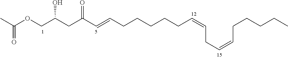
CC(=O)OCC(CC(=O)C=CCCCCCC=CCC=CCCCCC)O
